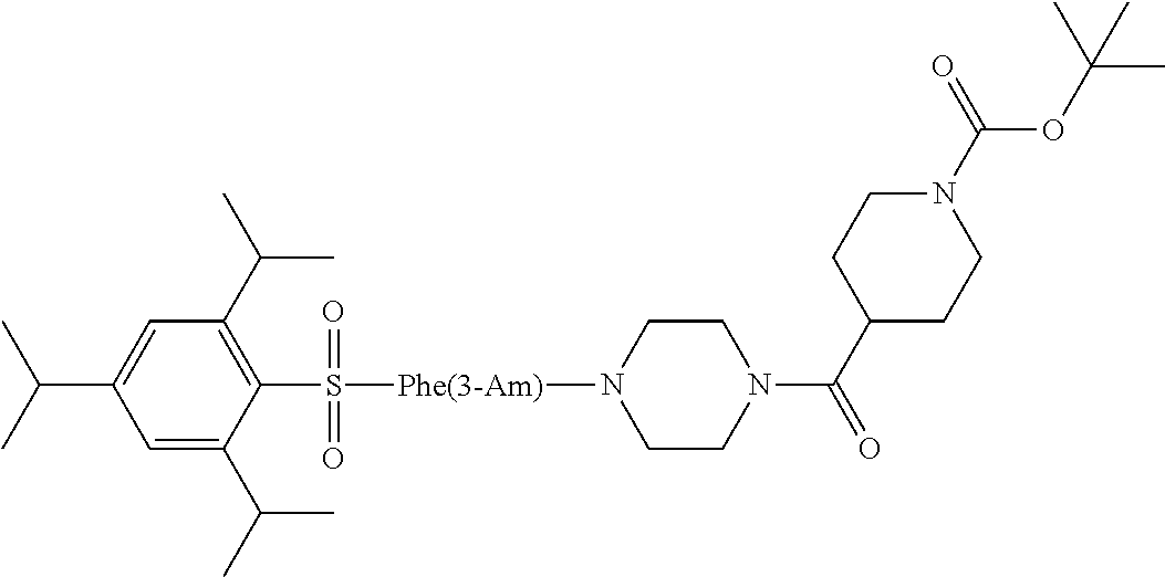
C1(C(C)C)=CC(C(C)C)=C(S(=O)(=O)[Phe(3-Am)]N2CCN(C(C3CCN(C(=O)OC(C)(C)C)CC3)=O)CC2)C(C(C)C)=C1
